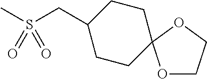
CS(CC1CCC2(CC1)OCCO2)(=O)=O
